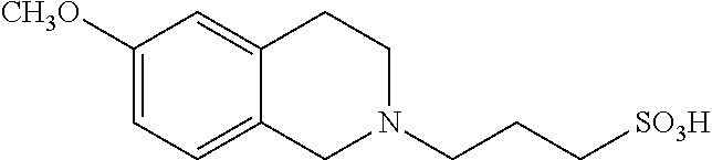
C1([CH3O])=CC=C2C(=C1)CCN(CCC[SO3H])C2
